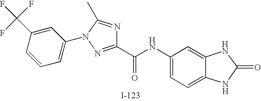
C1=CC(C(F)(F)F)=CC(N2C(C)=NC(C(NC3=CC=C4C(=C3)NC(=O)N4)=O)=N2)=C1
